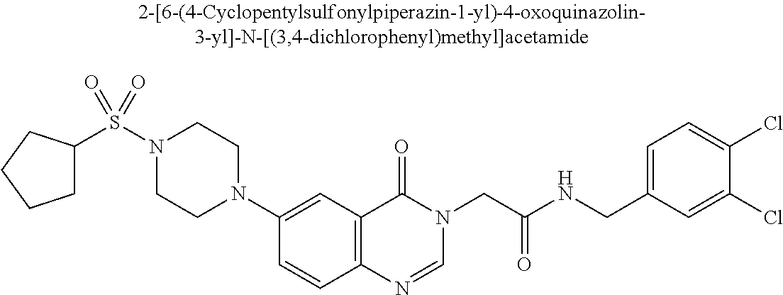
S(N1CCN(C2=CC3=C(C=C2)N=CN(CC(NCC2=CC=C(Cl)C(Cl)=C2)=O)C3=O)CC1)(C1CCCC1)(=O)=O
